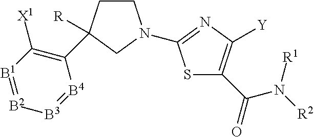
C1CC(C2=C([X1])[B1]=[B2][B3]=[B4]2)([R])CN1C1=NC([Y])=C(C(=O)N([R2])[R1])S1
